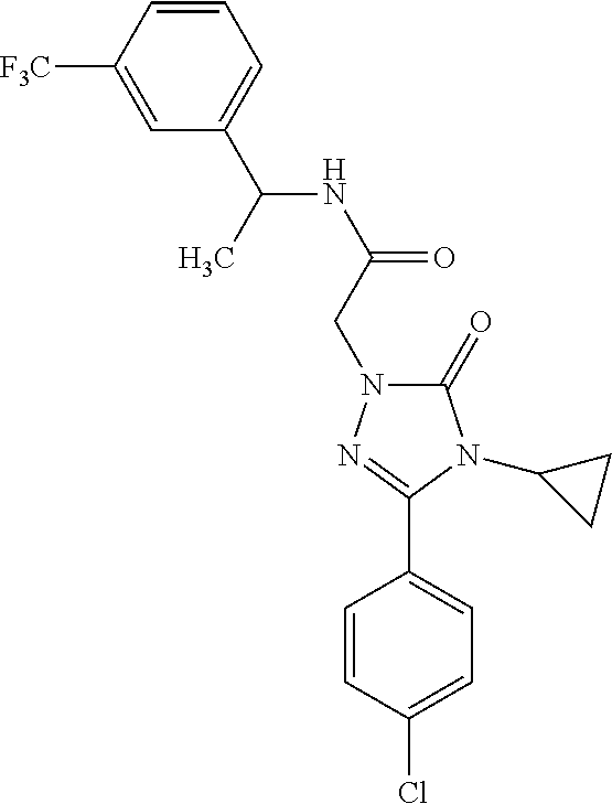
C1=CC(Cl)=CC=C1C1=NN(CC(=O)NC(C2=CC=CC([F3C])=C2)C)C(=O)N1C1CC1
